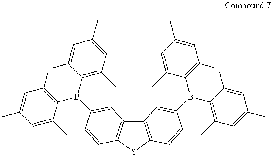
C12=C(SC3=C1C=C(B(C1=C(C)C=C(C)C=C1C)C1=C(C)C=C(C)C=C1C)C=C3)C=CC(B(C1=C(C)C=C(C)C=C1C)C1=C(C)C=C(C)C=C1C)=C2
